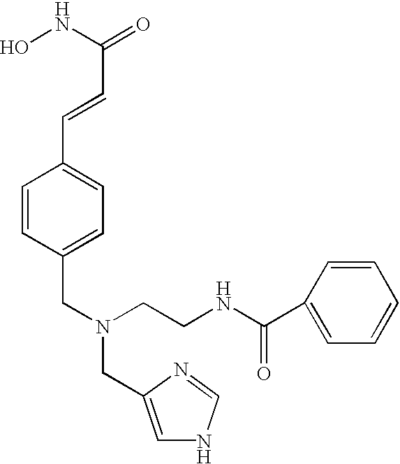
ONC(=O)C=CC1=CC=C(CN(CC2=CNC=N2)CCNC(C2=CC=CC=C2)=O)C=C1
